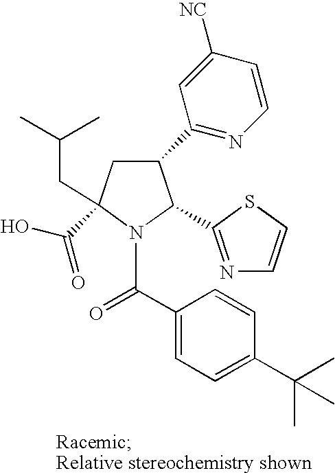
C1(C2=NC=CC([NC])=C2)CC(C(O)=O)(CC(C)C)N(C(C2=CC=C(C(C)(C)C)C=C2)=O)C1C1=NC=CS1
